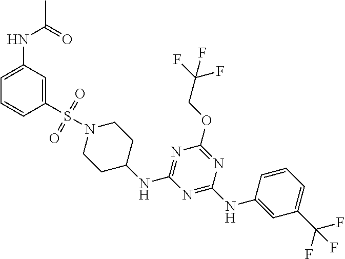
C1(S(N2CCC(NC3=NC(OCC(F)(F)F)=NC(NC4=CC(C(F)(F)F)=CC=C4)=N3)CC2)(=O)=O)=CC(NC(C)=O)=CC=C1
